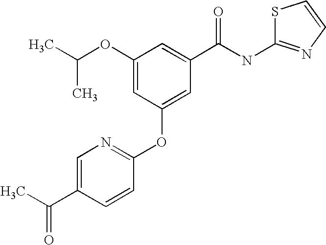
C(C)(C)OC1=CC(OC2=NC=C(C(C)=O)C=C2)=CC(C(NC2=NC=CS2)=O)=C1
